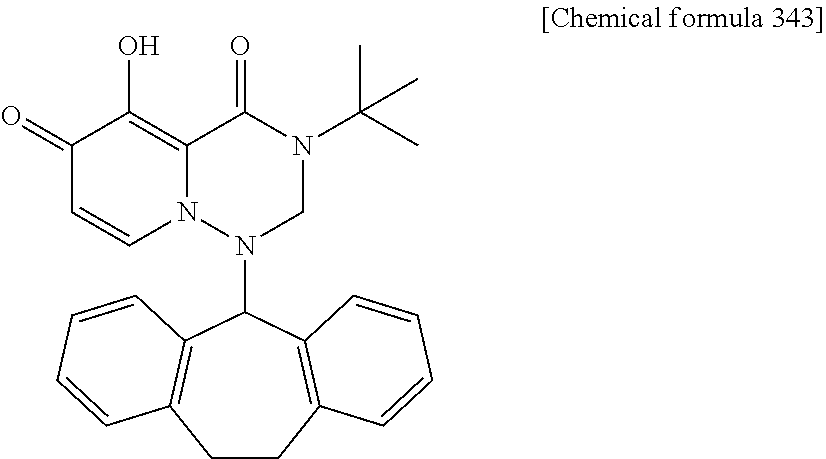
C1CC2=C(C(N3CN(C(C)(C)C)C(=O)C4=C(O)C(=O)C=CN34)C3=C1C=CC=C3)C=CC=C2
